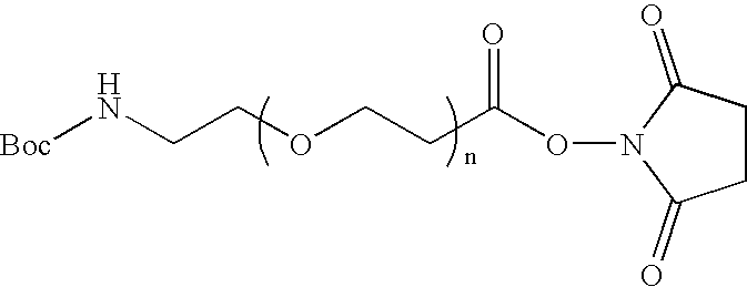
[Boc]NCCOCCC(ON1C(=O)CCC1=O)=O
